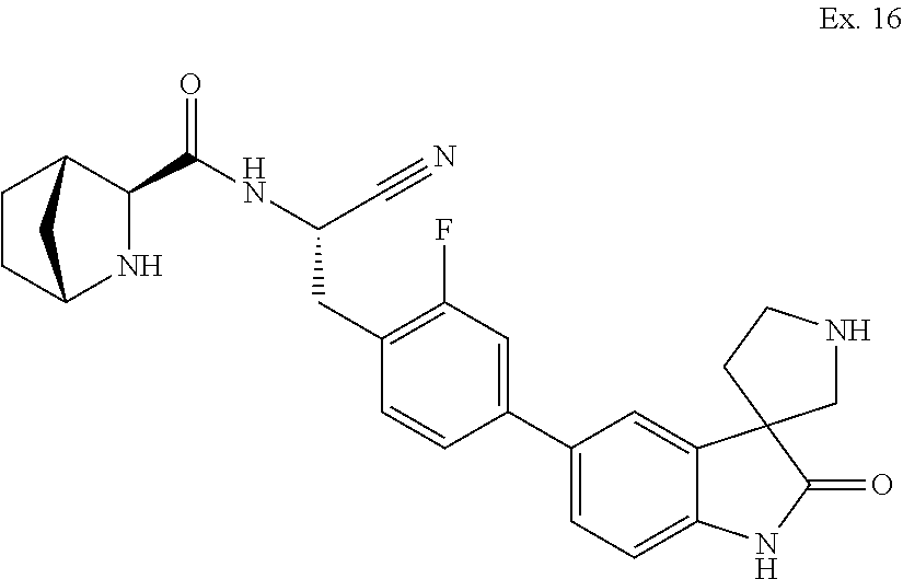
C1(C(NC(C#N)CC2=C(F)C=C(C3=CC=C4C(=C3)C3(C(=O)N4)CNCC3)C=C2)=O)C2CCC(N1)C2
